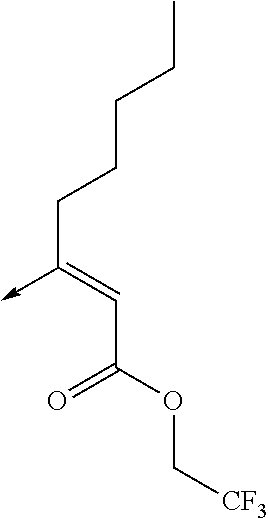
C(C(OC[CF3])=O)=C(CCCCC)->C
